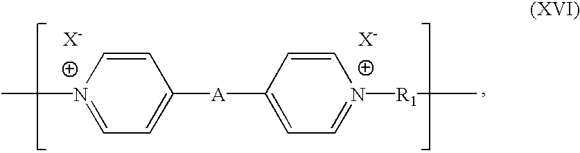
[N+]1(C)=CC=C([A]C2=CC=N([R1]C)C=C2)C=C1.[X-].[X-]
